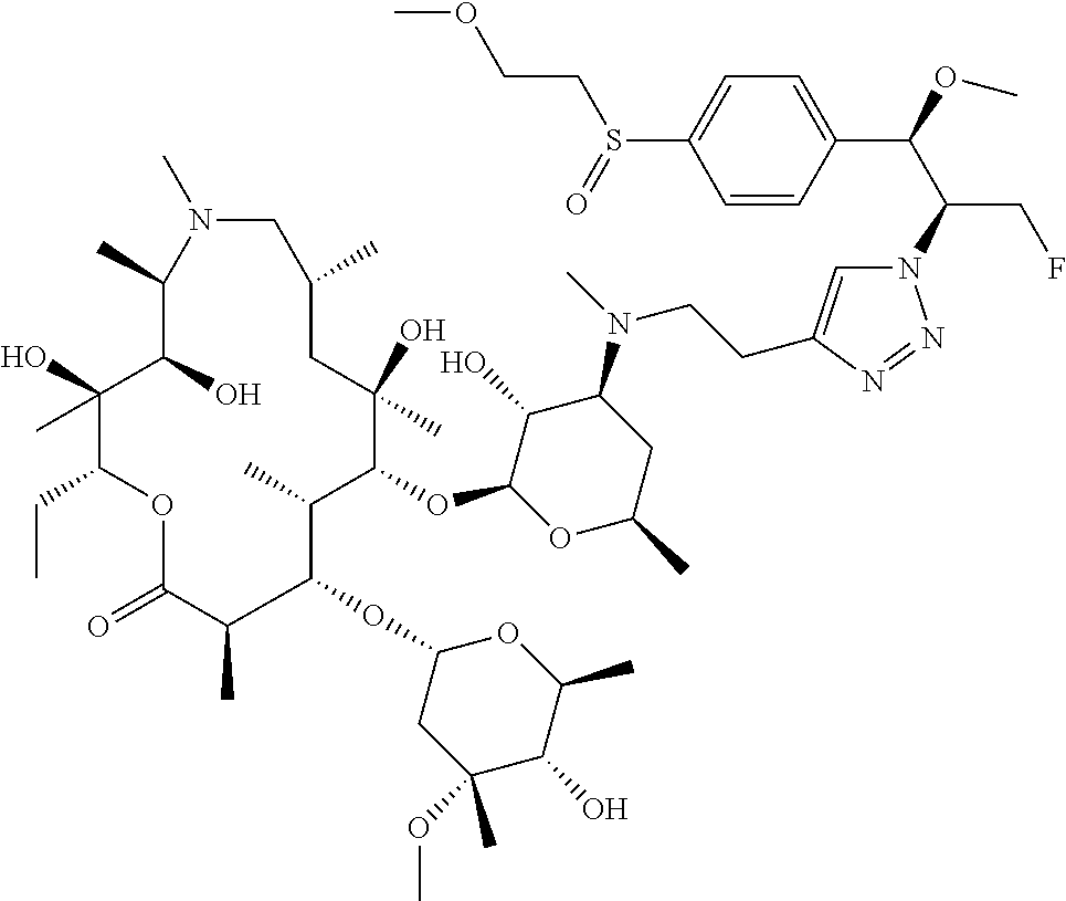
N1=NN(C(C(C2=CC=C(S(CCOC)=O)C=C2)OC)CF)C=C1CCN(C1C(O)C(OC2C(C)C(OC3CC(OC)(C)C(O)C(C)O3)C(C)C(=O)OC(CC)C(O)(C)C(O)C(C)N(C)CC(C)CC2(O)C)OC(C)C1)C
